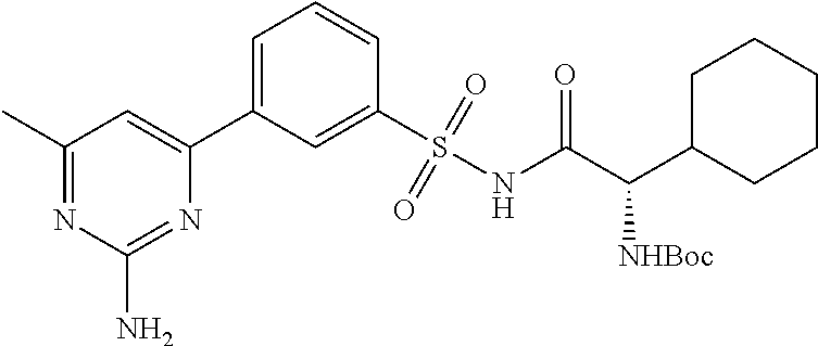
C1=C(S(NC(C(C2CCCCC2)[NHBoc])=O)(=O)=O)C=CC=C1C1=CC(C)=NC(N)=N1
